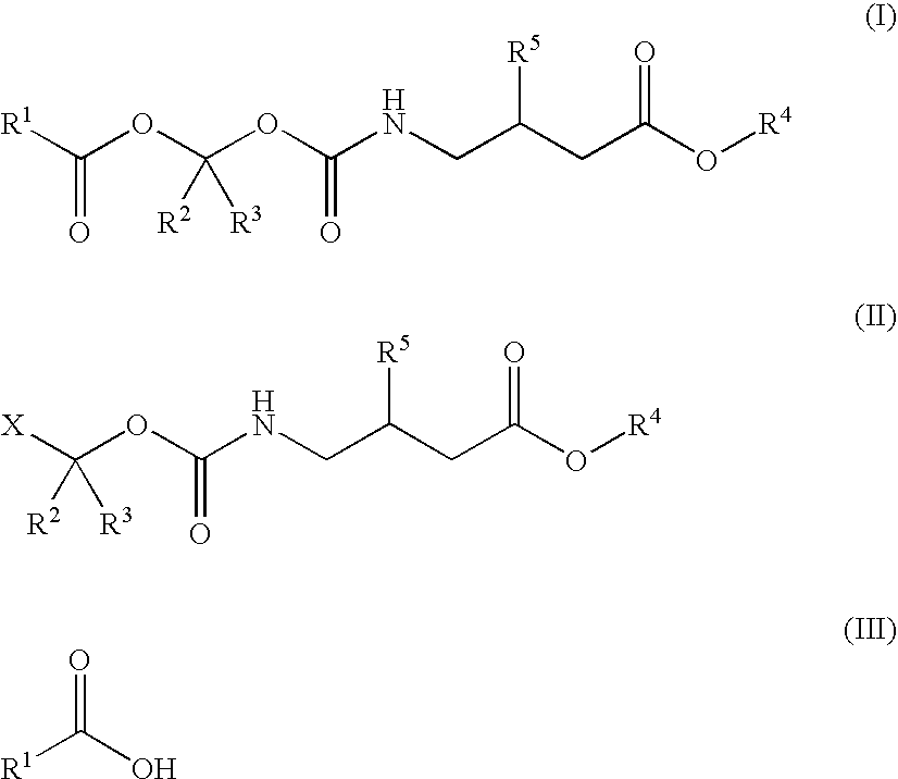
[R1]C(OC(OC(NCC(CC(O[R4])=O)[R5])=O)([R2])[R3])=O.[X]C(OC(NCC(CC(O[R4])=O)[R5])=O)([R2])[R3].O=C(O)[R1]
